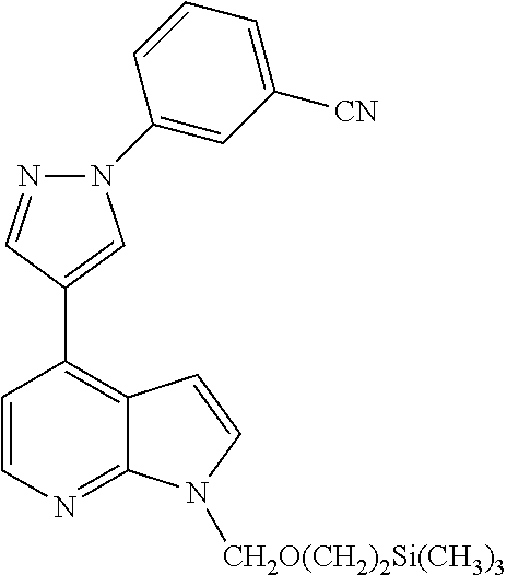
C1=CN=C2C(=C1C1=CN(C3=CC([CN])=CC=C3)N=C1)C=CN2[CH2O(CH2)2Si(CH3)3]
